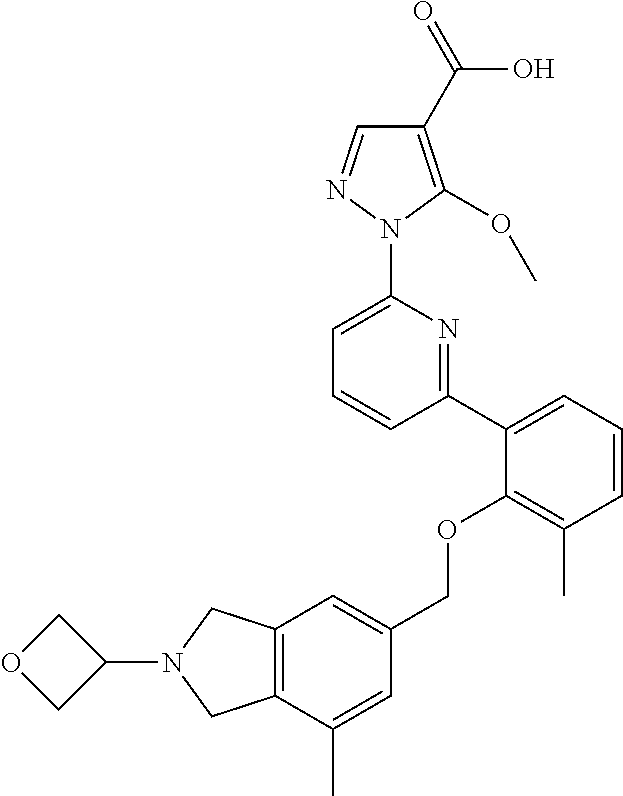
C1(C2=CC=CC(C)=C2OCC2=CC3=C(C(C)=C2)CN(C2COC2)C3)=NC(N2N=CC(C(=O)O)=C2OC)=CC=C1
